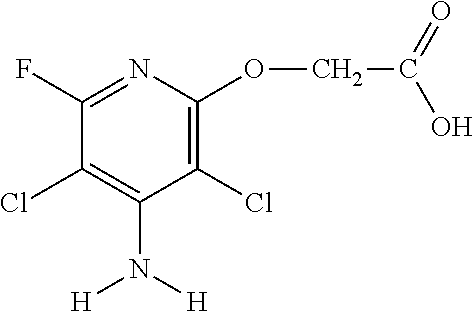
C1(OCC(=O)O)=C(Cl)C(N([H])[H])=C(Cl)C(F)=N1
